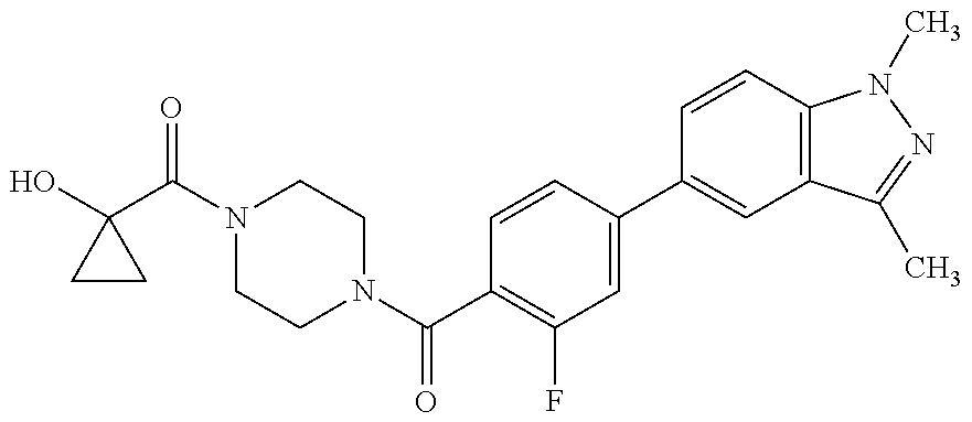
OC1(C(=O)N2CCN(C(=O)C3=C(F)C=C(C4=CC5=C(C=C4)N(C)N=C5C)C=C3)CC2)CC1
